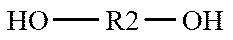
O[R2]O
